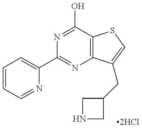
C1=CC=NC(C2=NC3=C(C(O)=N2)SC=C3CC2CNC2)=C1
